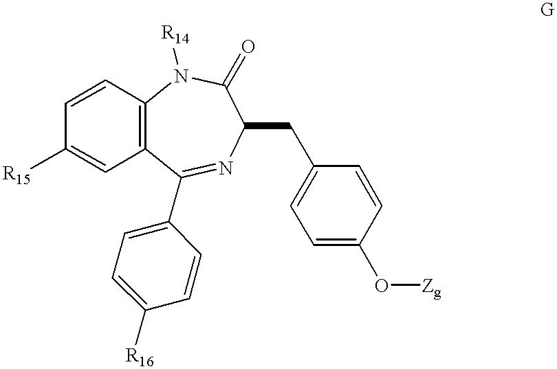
C12=C(C=CC([R15])=C1)N([R14])C(=O)C(CC1=CC=C(O[Zg])C=C1)N=C2C1=CC=C([R16])C=C1
